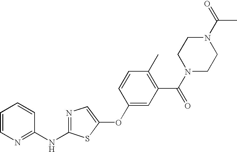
C1=CN=C(NC2=NC=C(OC3=CC(C(N4CCN(C(=O)C)CC4)=O)=C(C)C=C3)S2)C=C1
